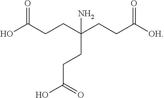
OC(CCC(CCC([OH])=O)(N)CCC(O)=O)=O
